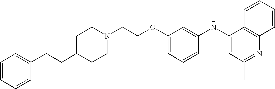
N1(CCOC2=CC=CC(NC3=CC(C)=NC4=C3C=CC=C4)=C2)CCC(CCC2=CC=CC=C2)CC1
